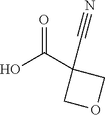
OC(C1(C#N)COC1)=O
